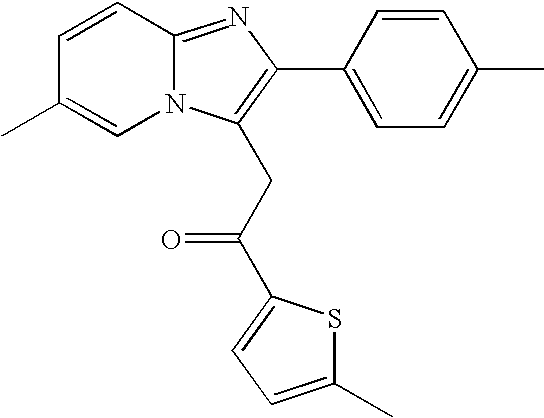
C1=CC2=NC(C3=CC=C(C)C=C3)=C(CC(=O)C3=CC=C(C)S3)N2C=C1C
